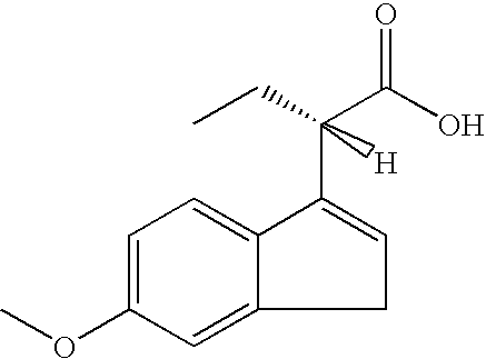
COC1=CC=C2C(=C1)CC=C2C(C(O)=O)(CC)[H]
